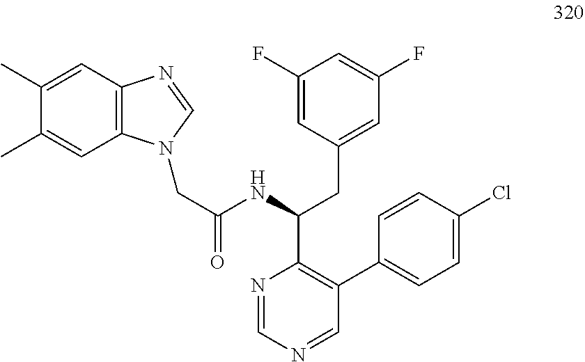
C(C(NC(CC1=CC(F)=CC(F)=C1)C1=C(C2=CC=C(Cl)C=C2)C=NC=N1)=O)N1C2=C(N=C1)C=C(C)C(C)=C2
